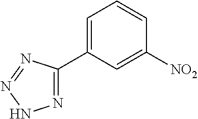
[NO2]C1=CC(C2=NNN=N2)=CC=C1
